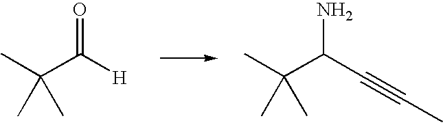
CC(C([H])=O)(C)C.CC(C(C#CC)N)(C)C
